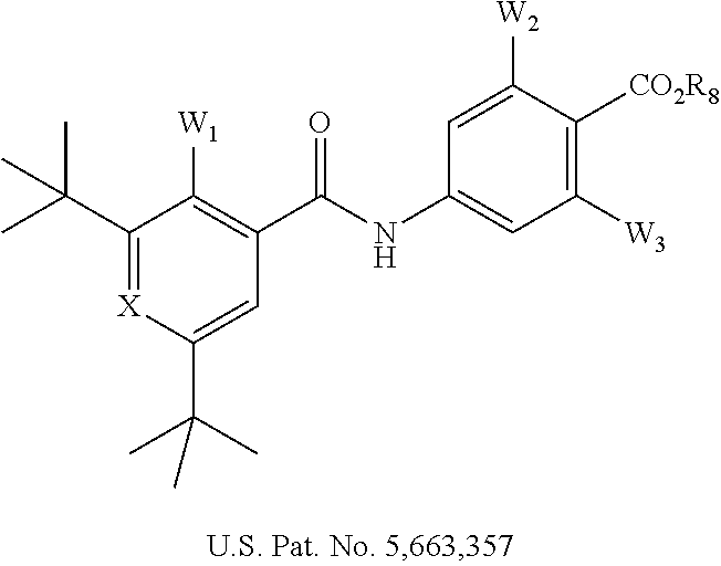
CC(C1=[X]C(C(C)(C)C)=CC(C(=O)NC2=CC([W3])=C([CO2R8])C([W2])=C2)=C1[W1])(C)C
